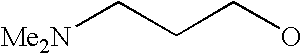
C(CCO)[Me2N]
